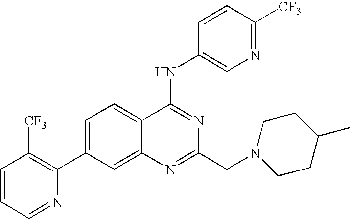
C1=CC=NC(C2=CC=C3C(=C2)N=C(CN2CCC(C)CC2)N=C3NC2=CN=C([CF3])C=C2)=C1[CF3]
